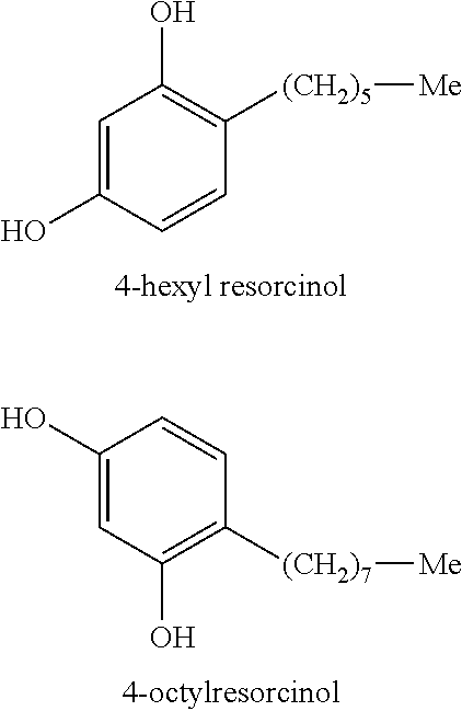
C1=C(O)C=CC([(CH2)5][Me])=C1O.C1=C(O)C=CC([(CH2)7][Me])=C1O
